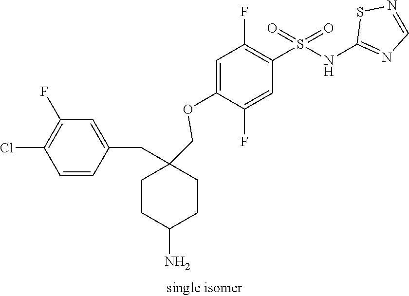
C1=C(OCC2(CC3=CC(F)=C(Cl)C=C3)CCC(N)CC2)C(F)=CC(S(NC2=NC=NS2)(=O)=O)=C1F
